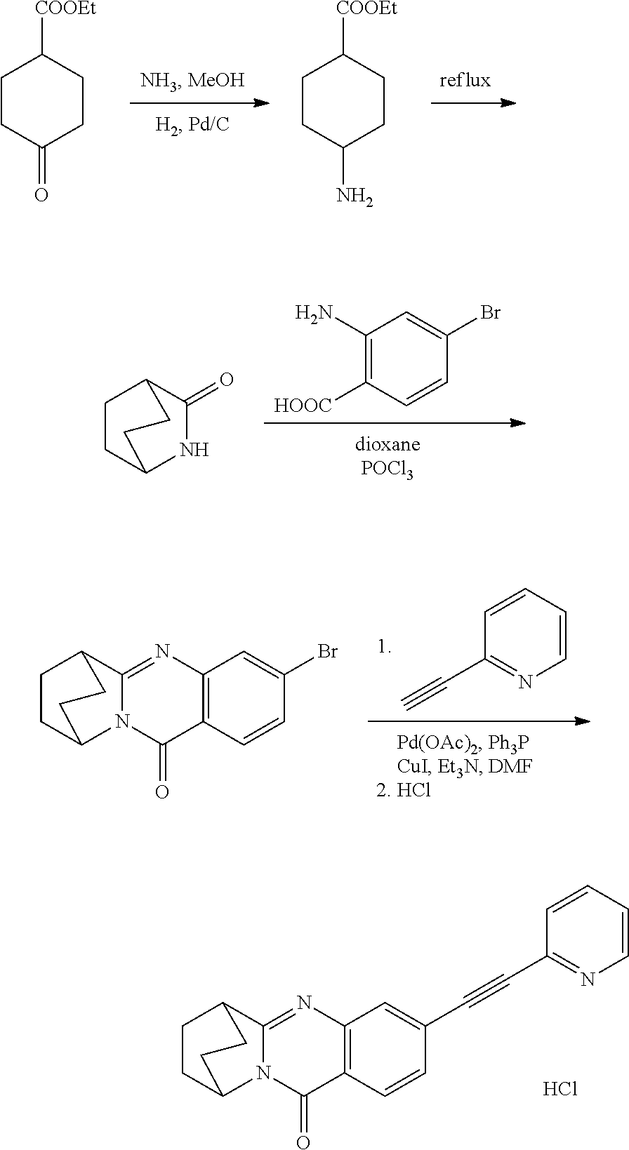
C1CC(N)CCC1[COOEt].C1CC(=O)CCC1[COOEt].C1([HOOC])=C(N)C=C(Br)C=C1.O=C1NC2CCC1CC2.C1(C#C)=NC=CC=C1.C12=C(N=C3N(C1=O)C1CCC3CC1)C=C(Br)C=C2.Cl.C12=C(N=C3N(C1=O)C1CCC3CC1)C=C(C#CC1=NC=CC=C1)C=C2
